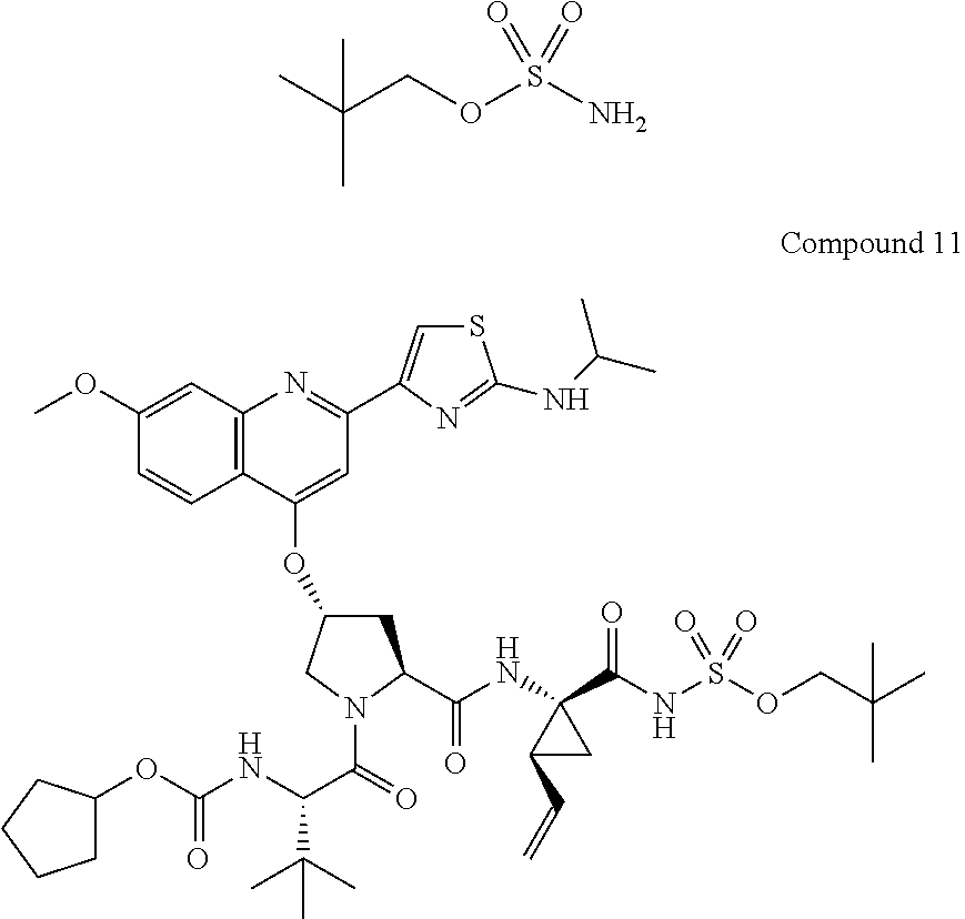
C(OS(N)(=O)=O)C(C)(C)C.C12=C(C=C(OC)C=C1)N=C(C1=CSC(NC(C)C)=N1)C=C2OC1CC(C(NC2(C(NS(=O)(=O)OCC(C)(C)C)=O)C(C=C)C2)=O)N(C(=O)C(NC(OC2CCCC2)=O)C(C)(C)C)C1
